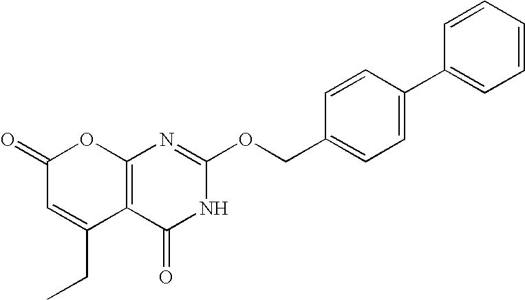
C12=C(C(=O)NC(OCC3=CC=C(C4=CC=CC=C4)C=C3)=N1)C(CC)=CC(=O)O2
